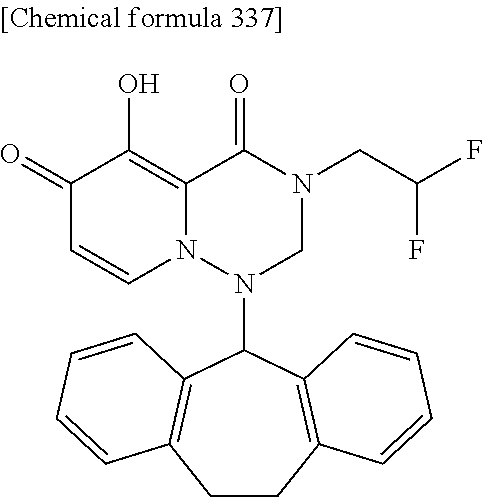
C1(=O)C=CN2C(=C1O)C(=O)N(CC(F)F)CN2C1C2=C(CCC3=C1C=CC=C3)C=CC=C2
